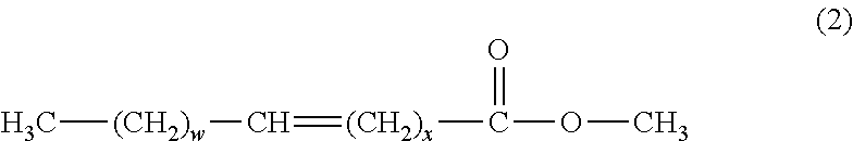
C[(CH2)w]C=[(CH2)x]C(OC)=O
